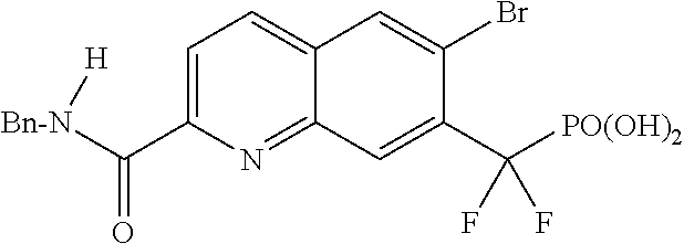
C1=C(C([Bn-N][H])=O)N=C2C(=C1)C=C(Br)C(C([PO(OH)2])(F)F)=C2
